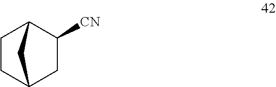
C1CC2CC([CN])C1C2
